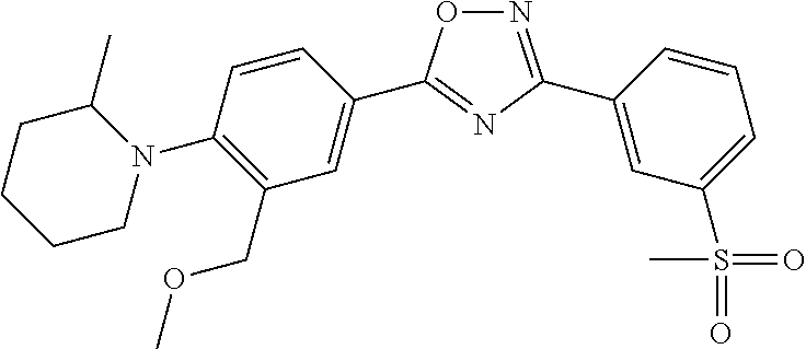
N1(C2=C(COC)C=C(C3=NC(C4=CC(S(C)(=O)=O)=CC=C4)=NO3)C=C2)C(C)CCCC1
